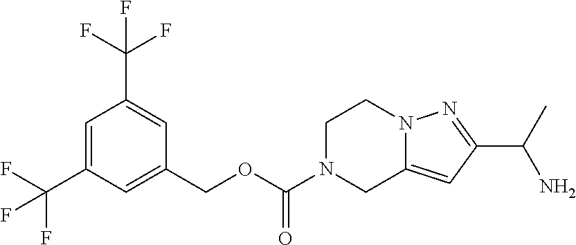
C1=C(C(F)(F)F)C=C(COC(N2CC3=CC(C(N)C)=NN3CC2)=O)C=C1C(F)(F)F
